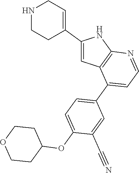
C1(C2=CCNCC2)=CC2=C(N1)N=CC=C2C1=CC=C(OC2CCOCC2)C(C#N)=C1
